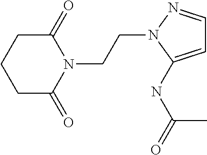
C1(=O)CCCC(=O)N1CCN1C(NC(=O)C)=CC=N1
